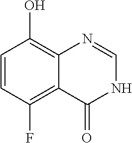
C1=CC(O)=C2C(=C1F)C(=O)NC=N2
